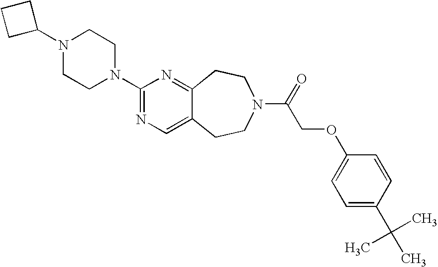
N1(C2CCC2)CCN(C2=NC=C3C(=N2)CCN(C(=O)COC2=CC=C(C(C)(C)C)C=C2)CC3)CC1
